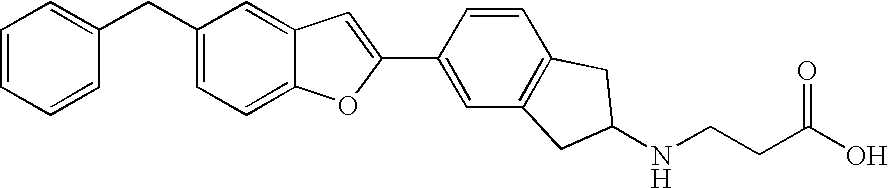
C1(C2=CC3=CC(CC4=CC=CC=C4)=CC=C3O2)=CC2=C(C=C1)CC(NCCC(O)=O)C2
